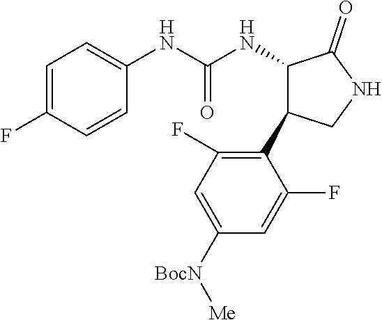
C1=C(F)C=CC(NC(NC2C(=O)NCC2C2=C(F)C=C([BocN][Me])C=C2F)=O)=C1
